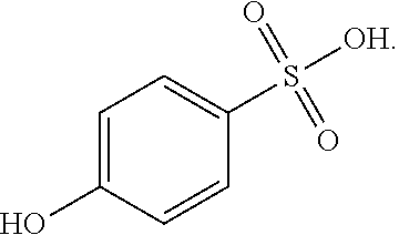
C1=C(O)C=CC(S([OH])(=O)=O)=C1
